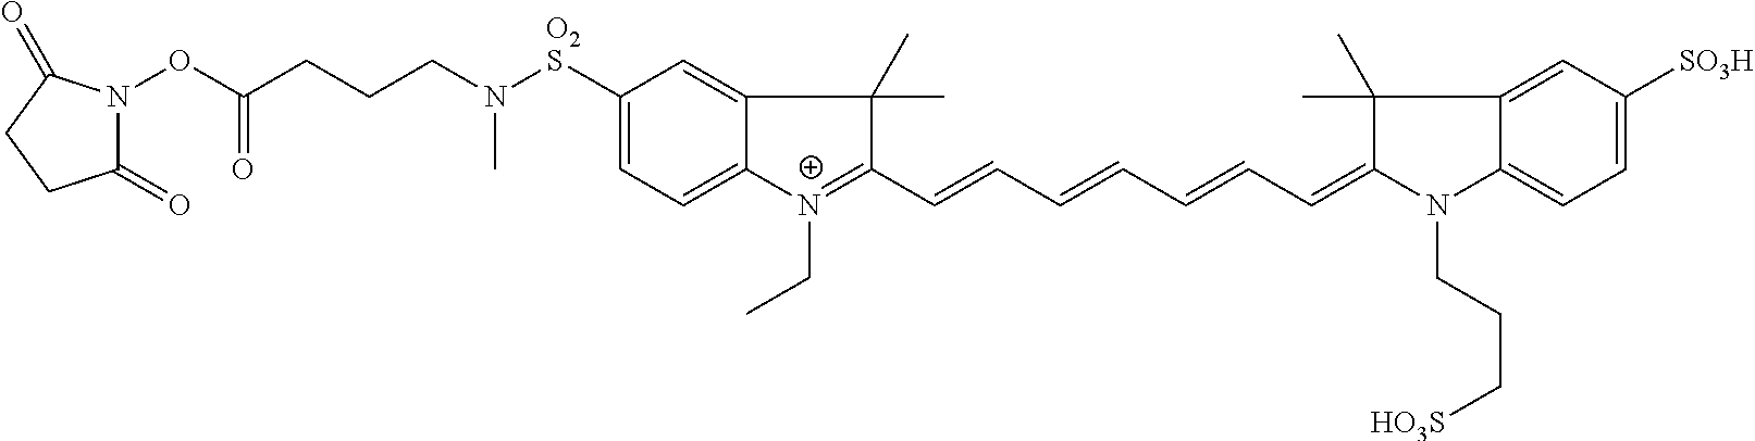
C1([O2S]N(CCCC(=O)ON2C(=O)CCC2=O)C)=CC=C2C(=C1)C(C)(C)C(C=CC=CC=CC=C1N(CCC[HO3S])C3=CC=C([SO3H])C=C3C1(C)C)=[N+]2CC
